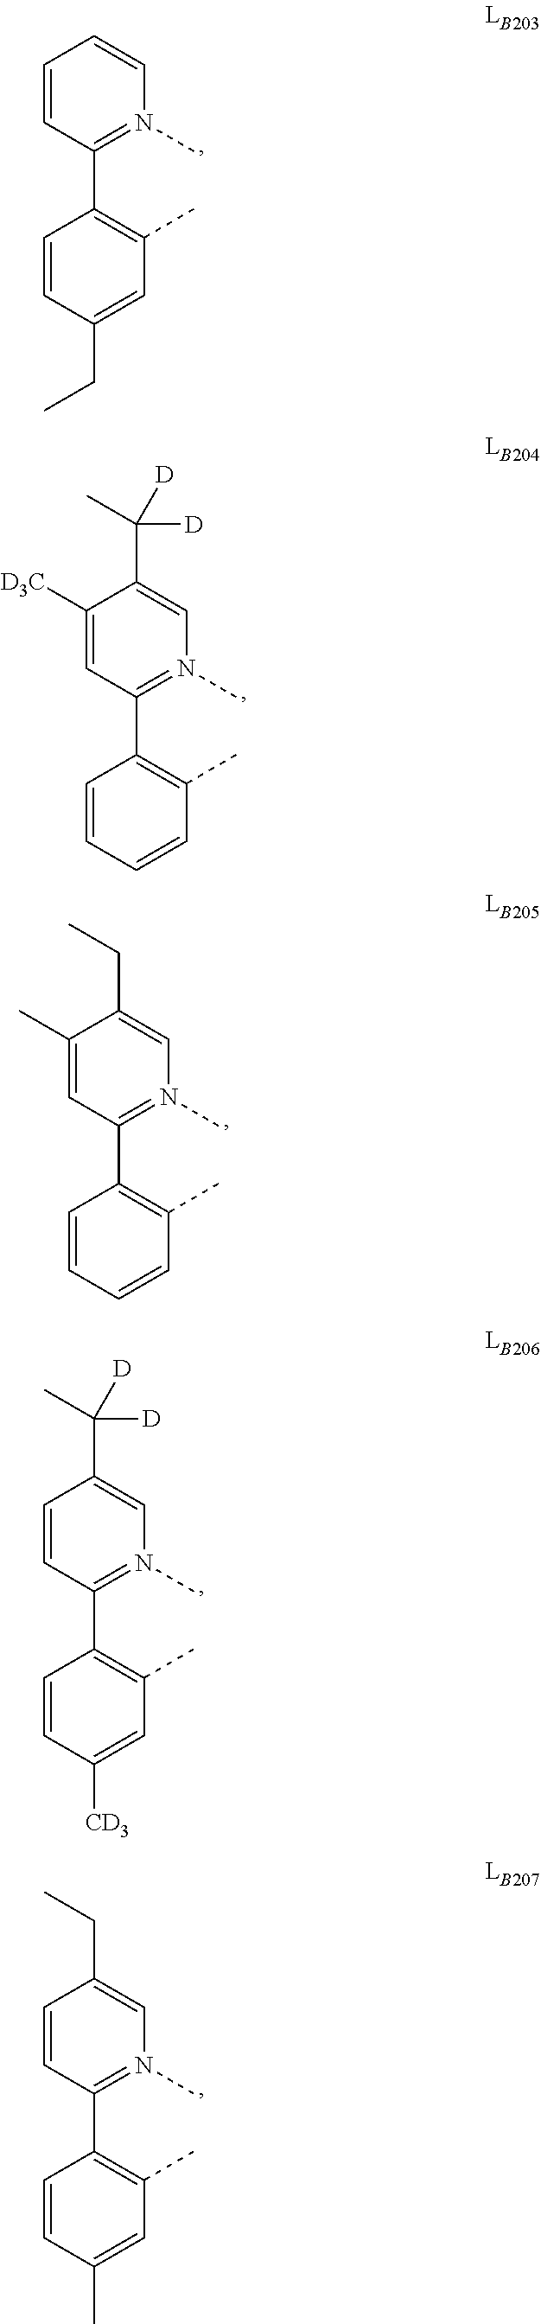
C1(C2=C(C)C=C(CC)C=C2)=N(C)C=CC=C1.C1(C2=C(C)C=CC=C2)=N(C)C=C(C(C)([D])[D])C([D3C])=C1.C1(C2=C(C)C=CC=C2)=N(C)C=C(CC)C(C)=C1.C1(C2=C(C)C=C([CD3])C=C2)=N(C)C=C(C(C)([D])[D])C=C1.C1(C2=C(C)C=C(C)C=C2)=N(C)C=C(CC)C=C1
